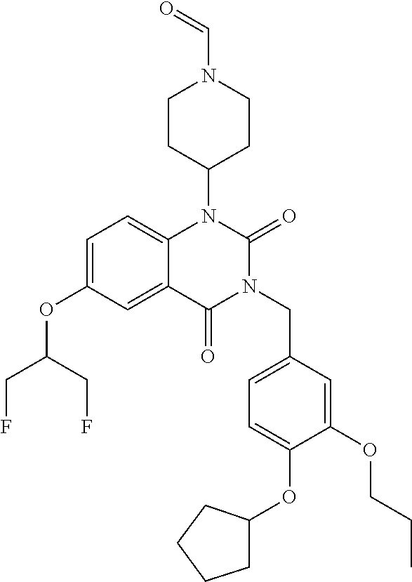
C1=C(OC(CF)CF)C=C2C(=C1)N(C1CCN(C=O)CC1)C(=O)N(CC1=CC=C(OC3CCCC3)C(OCCC)=C1)C2=O
